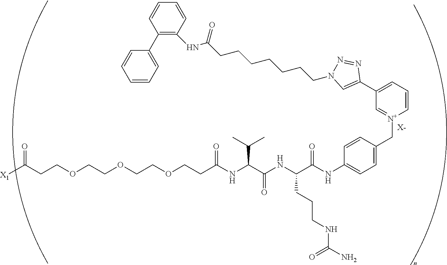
[X-].C(OCCOCCOCCC(NC(C(NC(C(NC1=CC=C(C[N+]2=CC(C3=CN(CCCCCCCC(NC4=C(C5=CC=CC=C5)C=CC=C4)=O)N=N3)=CC=C2)C=C1)=O)CCCNC(N)=O)=O)C(C)C)=O)CC(=O)[X1]
